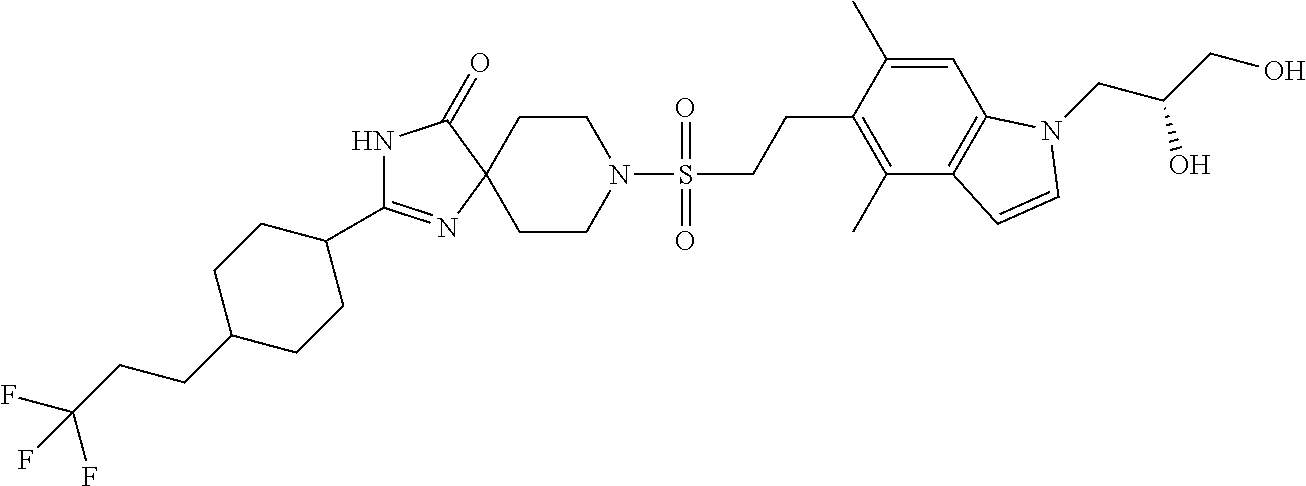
N1C(C2CCC(CCC(F)(F)F)CC2)=NC2(C1=O)CCN(S(CCC1=C(C)C3=C(C=C1C)N(CC(CO)O)C=C3)(=O)=O)CC2
